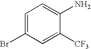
C1=C(Br)C=C([CF3])C(N)=C1
